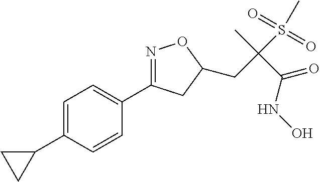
C1=C(C2CC2)C=CC(C2=NOC(CC(S(C)(=O)=O)(C)C(NO)=O)C2)=C1
